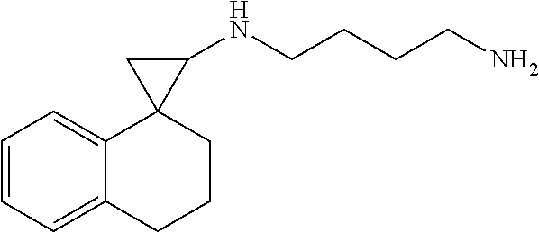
C1=CC=C2C(=C1)C1(CCC2)C(NCCCCN)C1
